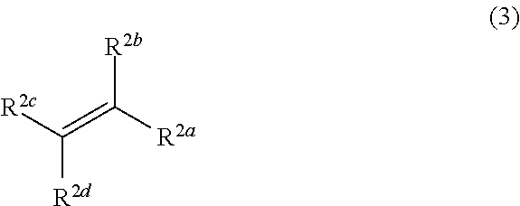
C([R2d])([R2c])=C([R2a])[R2b]
